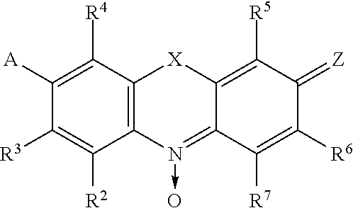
C1([R4])=C([A])C([R3])=C([R2])C2=C1[X]C1=C([R5])C(=[Z])C([R6])=C([R7])C1=N2->O
